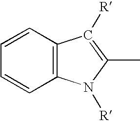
C12=C(C=CC=C1)C([R])=C(C)N2[R]
